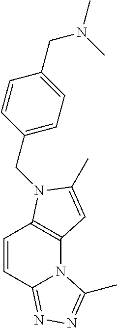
C12=C(N(CC3=CC=C(CN(C)C)C=C3)C(C)=C1)C=CC1=NN=C(C)N21
